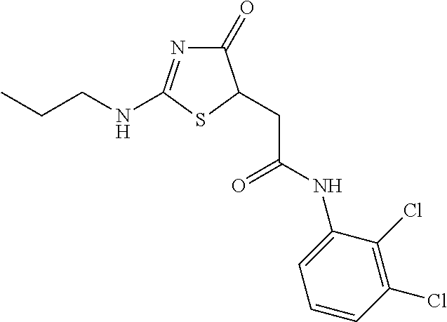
C1(=O)N=C(NCCC)SC1CC(NC1=CC=CC(Cl)=C1Cl)=O
